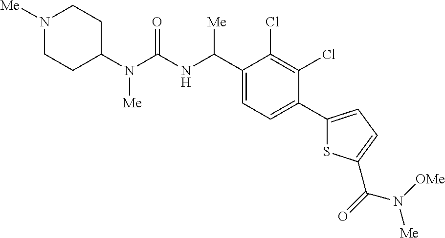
C1(N(C(NC(C2=CC=C(C3=CC=C(C(N([OMe])[Me])=O)S3)C(Cl)=C2Cl)[Me])=O)[Me])CCN([Me])CC1
